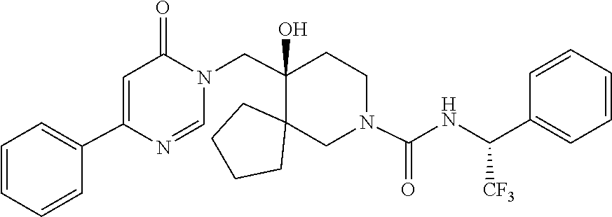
N1=CN(CC2(O)C3(CCCC3)CN(C(NC(C3=CC=CC=C3)[CF3])=O)CC2)C(=O)C=C1C1=CC=CC=C1
